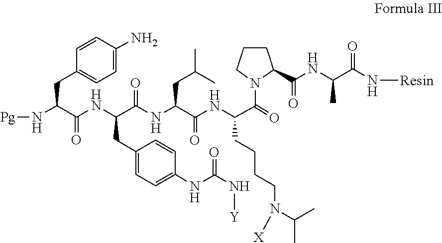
N([Resin])C(C(NC(C1CCCN1C(C(NC(C(NC(C(NC(C(N[Pg])CC1=CC=C(N)C=C1)=O)CC1=CC=C(NC(N[Y])=O)C=C1)=O)CC(C)C)=O)CCCCN([X])C(C)C)=O)=O)C)=O
